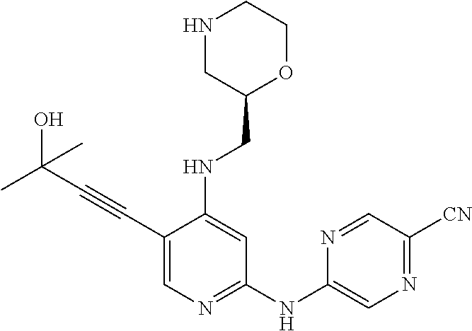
N1CC(CNC2=CC(NC3=CN=C([CN])C=N3)=NC=C2C#CC(C)(O)C)OCC1
